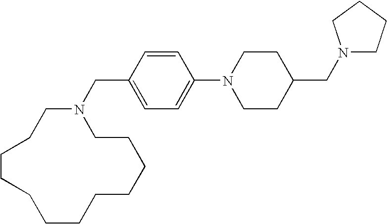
N1(CC2CCN(C3=CC=C(CN4CCCCCCCCCCCC4)C=C3)CC2)CCCC1
